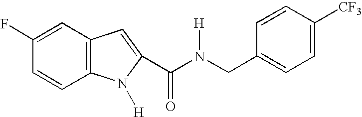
C1=C(F)C=CC2=C1C=C(C(N(CC1=CC=C([CF3])C=C1)[H])=O)N2[H]
